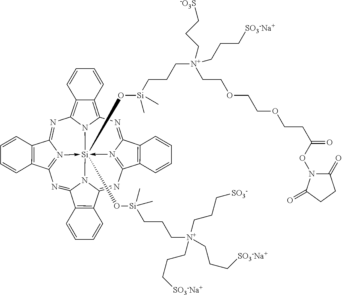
N1=C2N3->[Si]45(O[Si](CCC[N+](CCC[SO3-Na+])(CCC[SO3-Na+])CCC[SO3-])(C)C)(O[Si](C)(CCC[N+](CCC[-O3S])(CCOCCOCCC(ON6C(=O)CCC6=O)=O)CCC[SO3-Na+])C)-N6=C(N=C7N4C(=NC=3C3=C2C=CC=C3)C2=C7C=CC=C2)C2=C(C6=NC3=C4C(=C1N35)C=CC=C4)C=CC=C2
